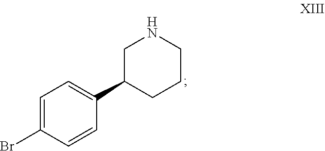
C1=C(Br)C=CC(C2CCCNC2)=C1
